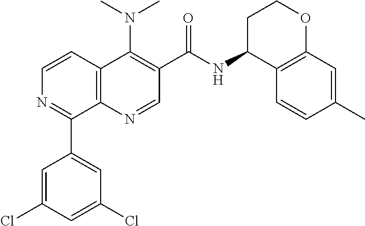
C12=C(N=CC(C(=O)NC3C4=C(OCC3)C=C(C)C=C4)=C1N(C)C)C(C1=CC(Cl)=CC(Cl)=C1)=NC=C2
